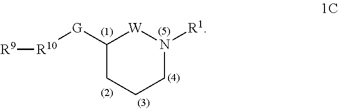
[R9][R10][G]C1CCCN([R1])[W]1
